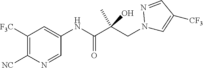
C1([F3C])=C([NC])N=CC(NC(C(CN2C=C([CF3])C=N2)(O)C)=O)=C1
